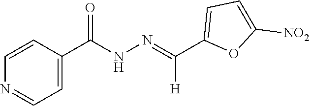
C(=NNC(C1=CC=NC=C1)=O)([H])C1=CC=C([NO2])O1
